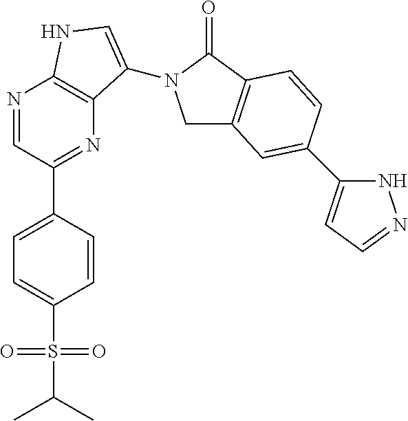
C1=C(S(=O)(=O)C(C)C)C=CC(C2=NC3=C(N=C2)NC=C3N2CC3=C(C2=O)C=CC(C2=CC=NN2)=C3)=C1
